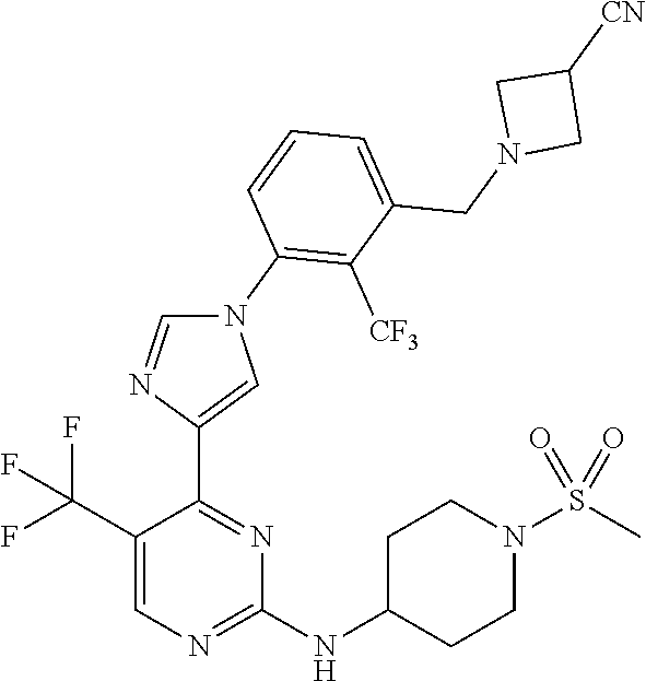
N(C1=NC=C(C(F)(F)F)C(C2=CN(C3=C([CF3])C(CN4CC([CN])C4)=CC=C3)C=N2)=N1)C1CCN(S(=O)(=O)C)CC1
